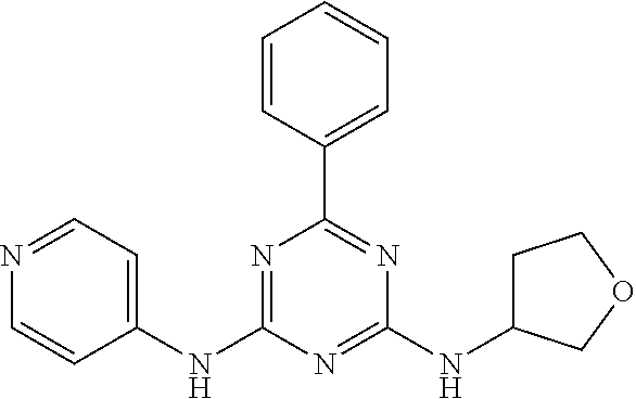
C1=CC(C2=NC(NC3CCOC3)=NC(NC3=CC=NC=C3)=N2)=CC=C1
